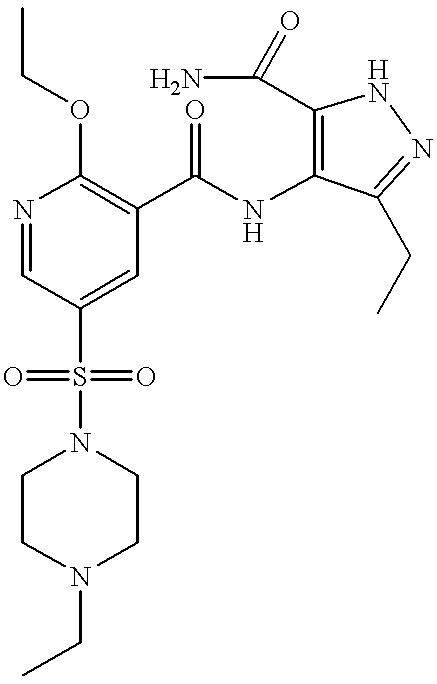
N1=CC(S(N2CCN(CC)CC2)(=O)=O)=CC(C(NC2=C(C(=O)N)NN=C2CC)=O)=C1OCC
